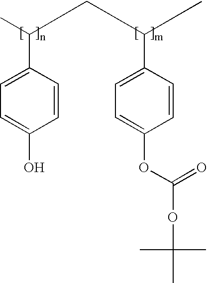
C1=C(C(C)CC(C2=CC=C(OC(OC(C)(C)C)=O)C=C2)C)C=CC(O)=C1
